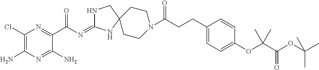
C1(Cl)=C(N)N=C(N)C(C(N=C2NCC3(N2)CCN(C(CCC2=CC=C(OC(C(OC(C)(C)C)=O)(C)C)C=C2)=O)CC3)=O)=N1
